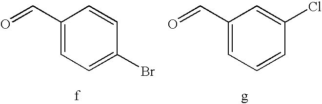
C1=C(C=O)C=CC(Br)=C1.C1=C(C=O)C=C(Cl)C=C1
